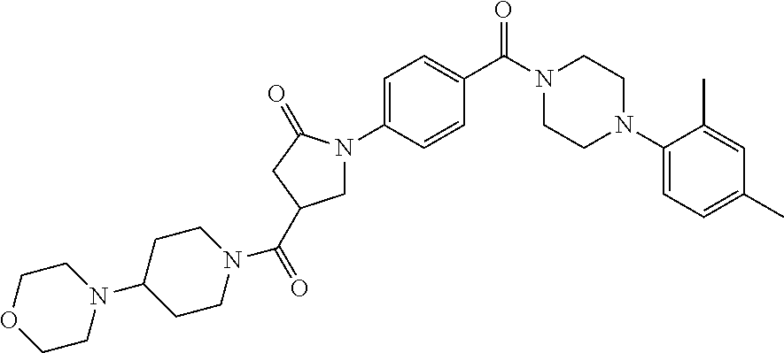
C1=C(N2CC(C(=O)N3CCC(N4CCOCC4)CC3)CC2=O)C=CC(C(N2CCN(C3=CC=C(C)C=C3C)CC2)=O)=C1
